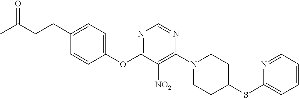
C1(OC2=NC=NC(N3CCC(SC4=CC=CC=N4)CC3)=C2[NO2])=CC=C(CCC(C)=O)C=C1
